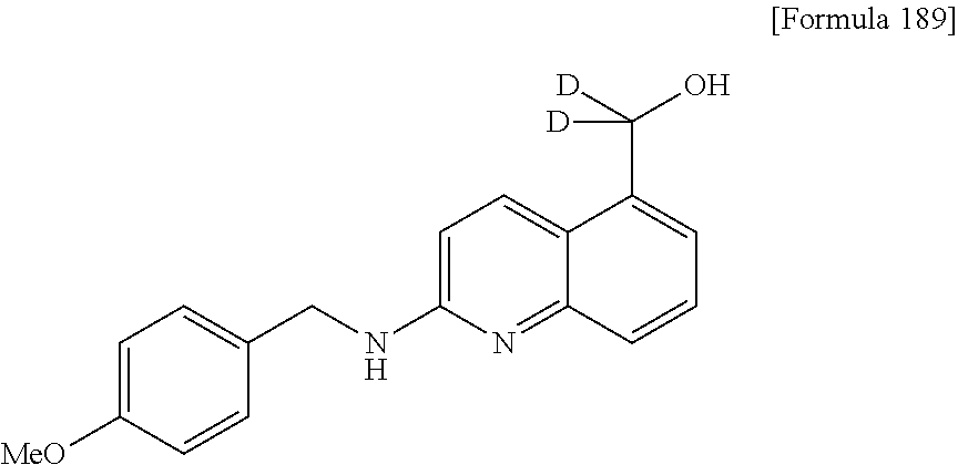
C1=C(NCC2=CC=C([MeO])C=C2)N=C2C(=C1)C(C([D])(O)[D])=CC=C2
